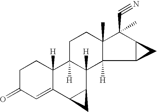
C1=C2C([H])(CCC1=O)C1([H])C([H])(C3C2C3)C2([H])C(C)(CC1)C(C#N)(C)C1C2C1
